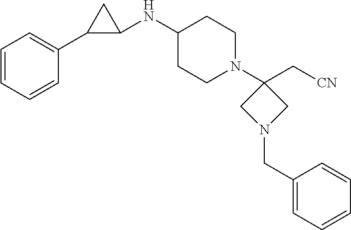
C1=CC=CC(C2C(NC3CCN(C4(C[CN])CN(CC5=CC=CC=C5)C4)CC3)C2)=C1
